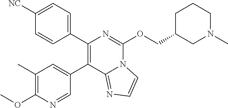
C1(C2=CC(C)=C(OC)N=C2)=C(C2=CC=C([NC])C=C2)N=C(OCC2CCCN(C)C2)N2C1=NC=C2
